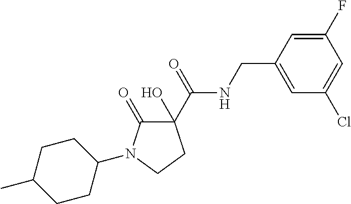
C1(O)(C(=O)NCC2=CC(Cl)=CC(F)=C2)C(=O)N(C2CCC(C)CC2)CC1
